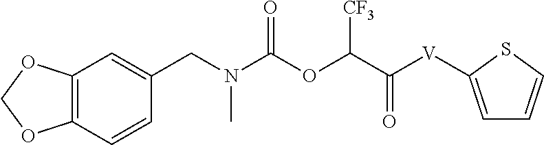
C12=C(C=CC(CN(C(OC(C(=O)[V]C3=CC=CS3)[CF3])=O)C)=C1)OCO2
